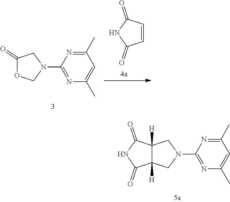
C12([H])CN(C3=NC(C)=CC(C)=N3)CC1([H])C(=O)NC2=O.C1(=O)CN(C2=NC(C)=CC(C)=N2)CO1.C1=CC(=O)NC1=O
